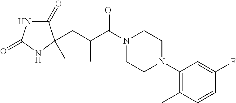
C1(=O)NC(=O)NC1(CC(C(N1CCN(C2=C(C)C=CC(F)=C2)CC1)=O)C)C
